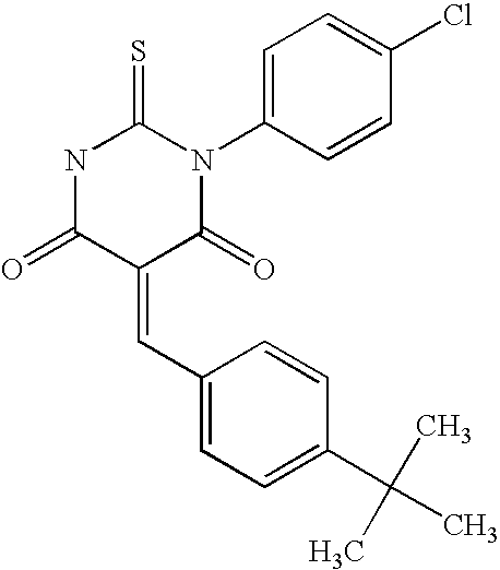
O=C1C(=CC2=CC=C(C(C)(C)C)C=C2)C(=O)N(C2=CC=C(Cl)C=C2)C(=S)N1
